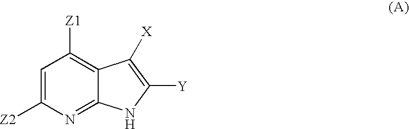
C1=C([Z2])N=C2C(=C1[Z1])C([X])=C([Y])N2
